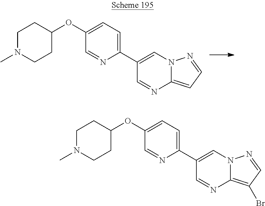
C12=CC=NN1C=C(C1=CC=C(OC3CCN(C)CC3)C=N1)C=N2.C12=C(Br)C=NN1C=C(C1=CC=C(OC3CCN(C)CC3)C=N1)C=N2
